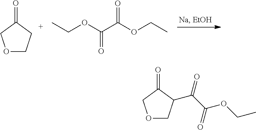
O1CCC(=O)C1.CCOC(C(OCC)=O)=O.O1CC(C(C(OCC)=O)=O)C(=O)C1
